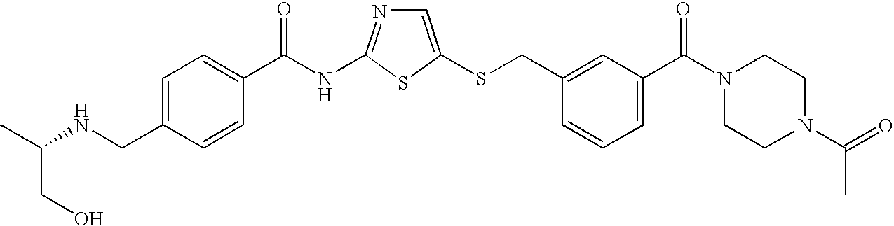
C1=C(SCC2=CC(C(N3CCN(C(=O)C)CC3)=O)=CC=C2)SC(NC(=O)C2=CC=C(CNC(C)CO)C=C2)=N1
